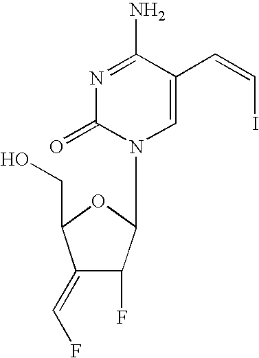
N1=C(N)C(C=CI)=CN(C2C(F)C(=CF)C(CO)O2)C1=O
